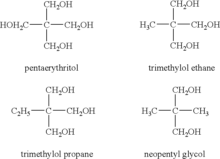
C([HOH2C])([CH2OH])([CH2OH])[CH2OH].C(C)([CH2OH])([CH2OH])[CH2OH].C([C2H5])([CH2OH])([CH2OH])[CH2OH].C(C)([CH2OH])([CH2OH])C
